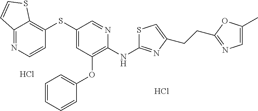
Cl.Cl.C1(SC2=C3C(=NC=C2)C=CS3)=CC(OC2=CC=CC=C2)=C(NC2=NC(CCC3=NC=C(C)O3)=CS2)N=C1
